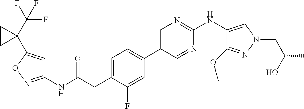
C1(NC(=O)CC2=CC=C(C3=CN=C(NC4=CN(CC(O)C)N=C4OC)N=C3)C=C2F)=NOC(C2(C(F)(F)F)CC2)=C1
